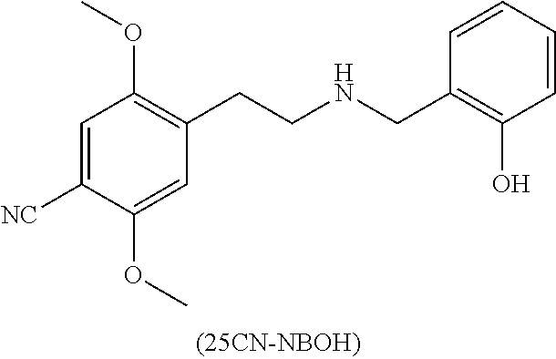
C1=C([NC])C(OC)=CC(CCNCC2=C(O)C=CC=C2)=C1OC
